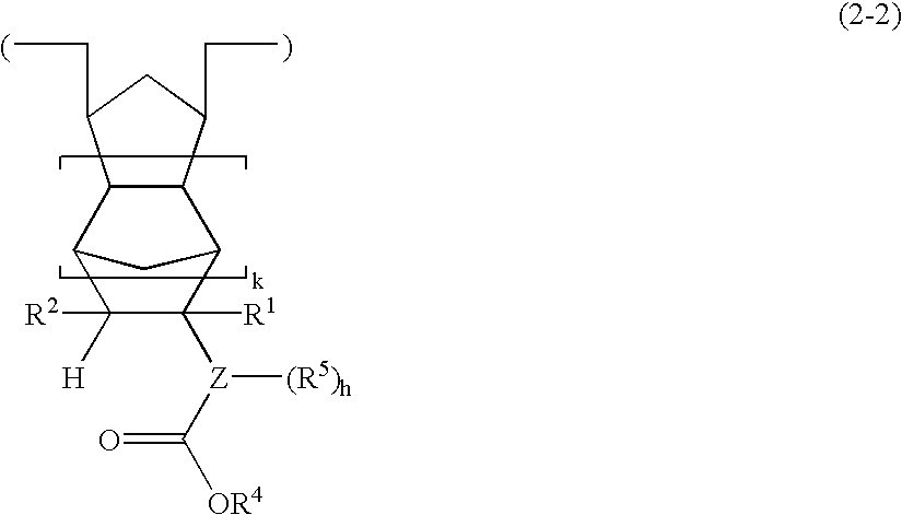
C12C(C3C([R1])([Z](C(=O)[OR4])[(R5)h])C([R2])([H])C1C3)C(CC)CC2CC
